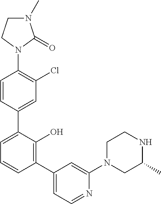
C1=CC(C2=CC=CC(C3=CC=NC(N4CC(C)NCC4)=C3)=C2O)=CC(Cl)=C1N1C(=O)N(C)CC1
